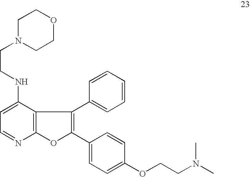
C1=C(NCCN2CCOCC2)C2=C(N=C1)OC(C1=CC=C(OCCN(C)C)C=C1)=C2C1=CC=CC=C1
